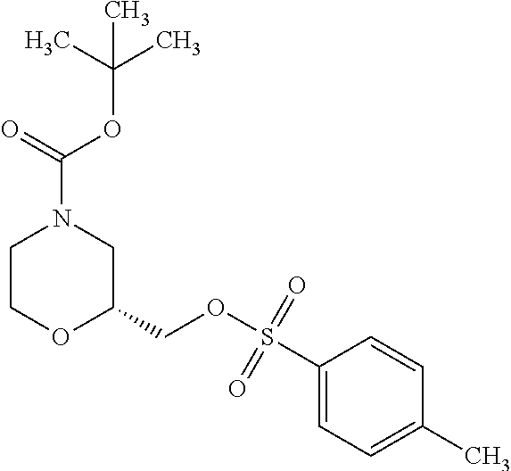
C1COC(COS(C2=CC=C(C)C=C2)(=O)=O)CN1C(=O)OC(C)(C)C
